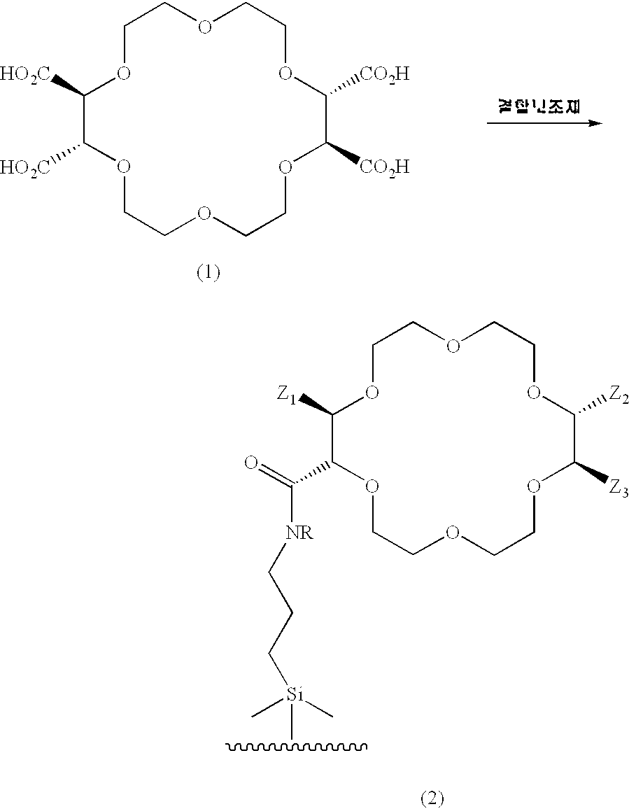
C1OC([Z1])C(C(=O)[NR]CCC[Si](C)(C)C)OCCOCCOC([Z3])C([Z2])OCCOC1.C1OC([HO2C])C([HO2C])OCCOCCOC([CO2H])C([CO2H])OCCOC1
